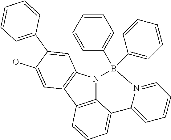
C12=C(N3C4=C1C=CC=C4C1=CC=CC=N1B3(C1=CC=CC=C1)C1=CC=CC=C1)C=C1C(=C2)OC2=C1C=CC=C2
